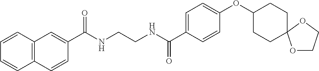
C12=C(C=CC=C1)C=C(C(NCCNC(C1=CC=C(OC3CCC4(CC3)OCCO4)C=C1)=O)=O)C=C2
